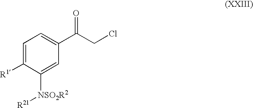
C1=C([R1])C([NSO2R2][R21])=CC(C(CCl)=O)=C1
